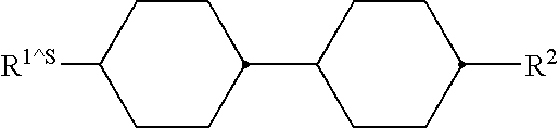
C1([R1^S])CCC(C2CCC([R2])CC2)CC1
